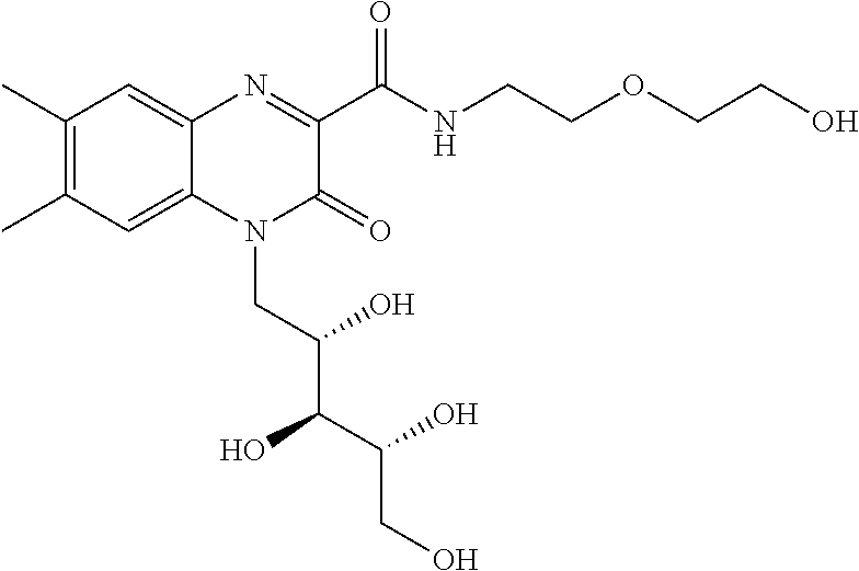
C1(C)=C(C)C=C2C(=C1)N=C(C(NCCOCCO)=O)C(=O)N2CC(C(C(CO)O)O)O
